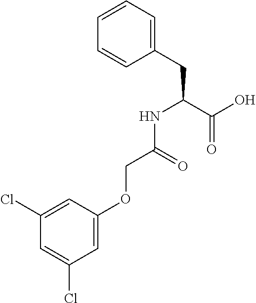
C(OC1=CC(Cl)=CC(Cl)=C1)C(NC(CC1=CC=CC=C1)C(O)=O)=O
